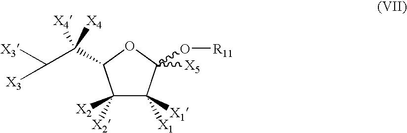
C1([X2])([X2])C([X1])([X1])C(O[R11])([X5])OC1C(C([X3])[X3])([X4])[X4]
